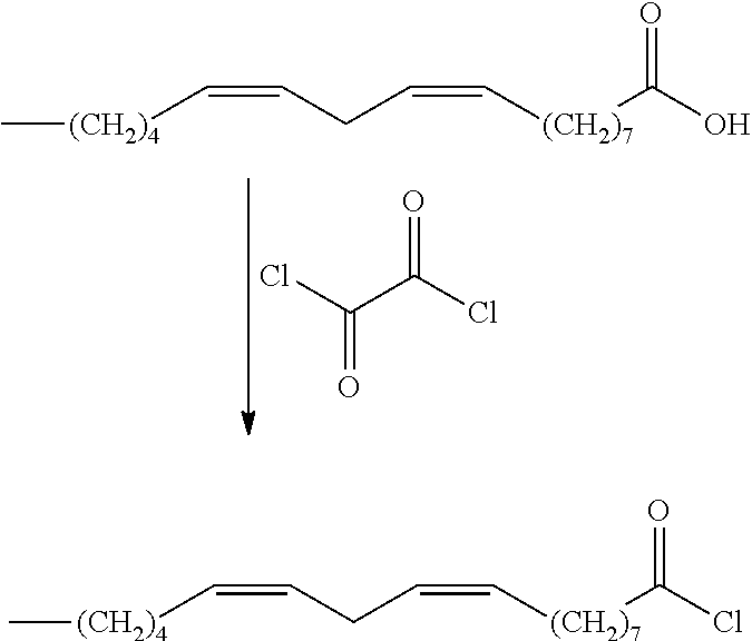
C[(CH2)4]C=CCC=C[(CH2)7]C(O)=O.ClC(C(Cl)=O)=O.C[(CH2)4]C=CCC=C[(CH2)7]C(Cl)=O
